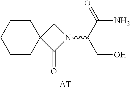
C1CCCCC12C(=O)N(C(C(=O)N)CO)C2.[AT]
